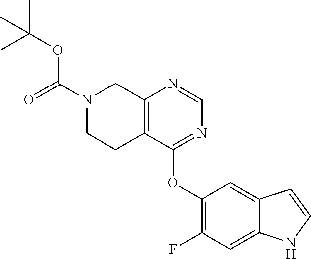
C12=C(C(OC3=C(F)C=C4C(=C3)C=CN4)=NC=N1)CCN(C(OC(C)(C)C)=O)C2
